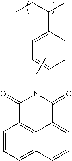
C1=CC(C(CC)C)=CC=C1.CCN1C(=O)C2=C3C(=CC=CC3=CC=C2)C1=O
